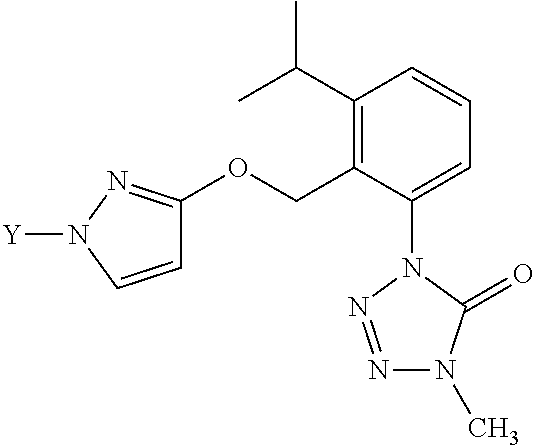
C1(C(C)C)=C(COC2=NN([Y])C=C2)C(N2N=NN(C)C2=O)=CC=C1
